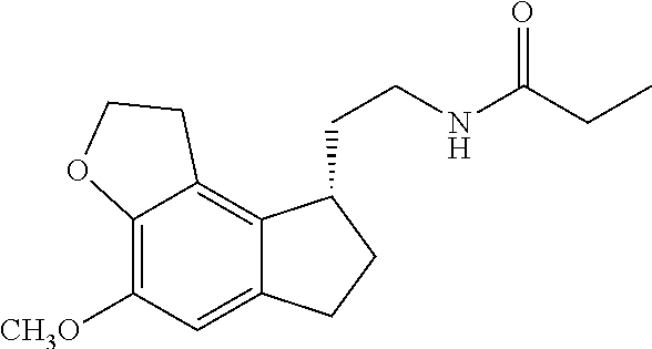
C12=C([CH3O])C=C3C(=C1CCO2)C(CCNC(CC)=O)CC3
